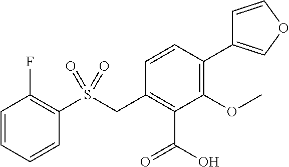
C1=CC=CC(S(CC2=C(C(=O)O)C(OC)=C(C3=COC=C3)C=C2)(=O)=O)=C1F
